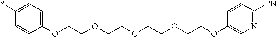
O(CCOCCOCCOCCOC1=CN=C([CN])C=C1)C1=CC=C(*)C=C1
